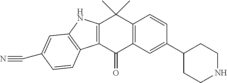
C12=C(C(=O)C3=C(C1(C)C)C=CC(C1CCNCC1)=C3)C1=C(N2)C=C(C#N)C=C1
